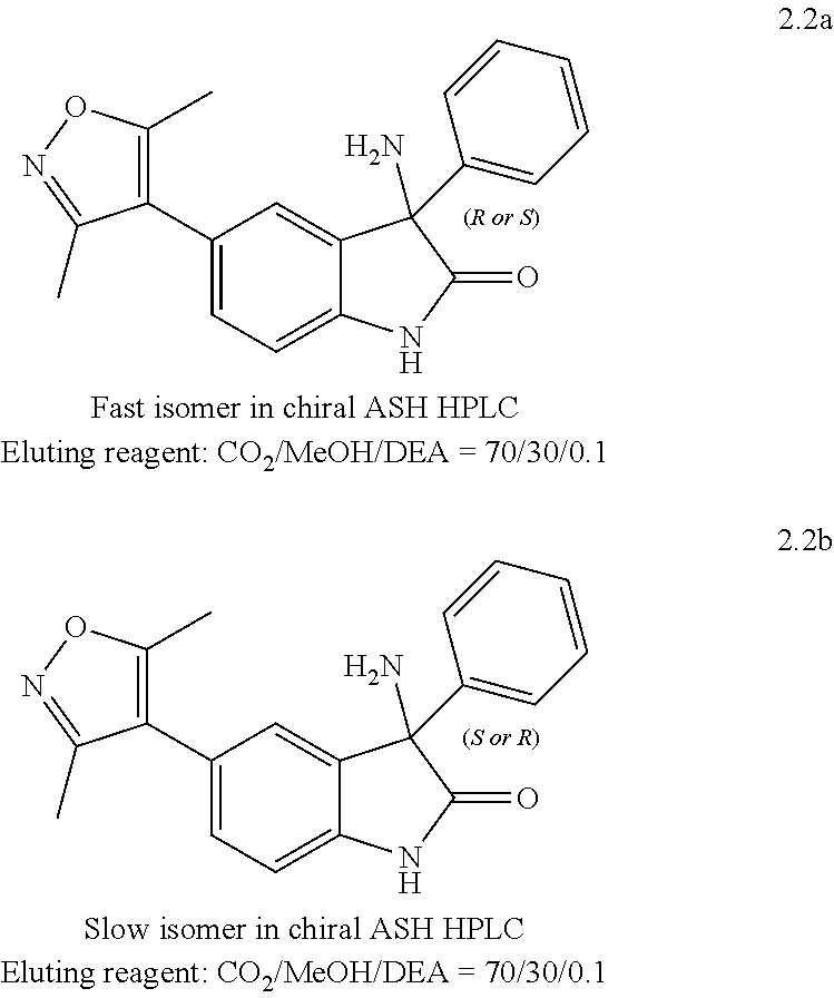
C1(C2=CC=C3C(=C2)C(C2=CC=CC=C2)(N)C(=O)N3)=C(C)ON=C1C.C1(C2=CC=C3C(=C2)C(C2=CC=CC=C2)(N)C(=O)N3)=C(C)ON=C1C
